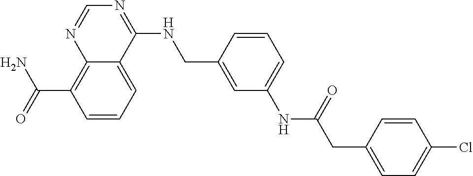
C(C1=C2N=CN=C(NCC3=CC(NC(CC4=CC=C(Cl)C=C4)=O)=CC=C3)C2=CC=C1)(N)=O
